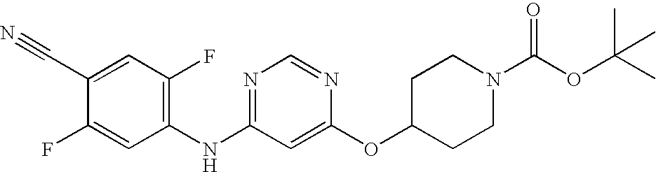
C1(C#N)=CC(F)=C(NC2=NC=NC(OC3CCN(C(OC(C)(C)C)=O)CC3)=C2)C=C1F
